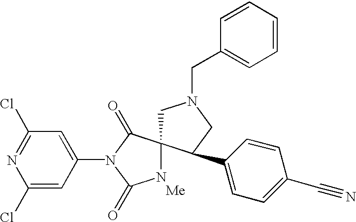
C1(Cl)=CC(N2C(=O)C3(NC2=O)CN(CC2=CC=CC=C2)CC3C2=CC=C(C#N)C=C2)=CC(Cl)=N1.[Me]
